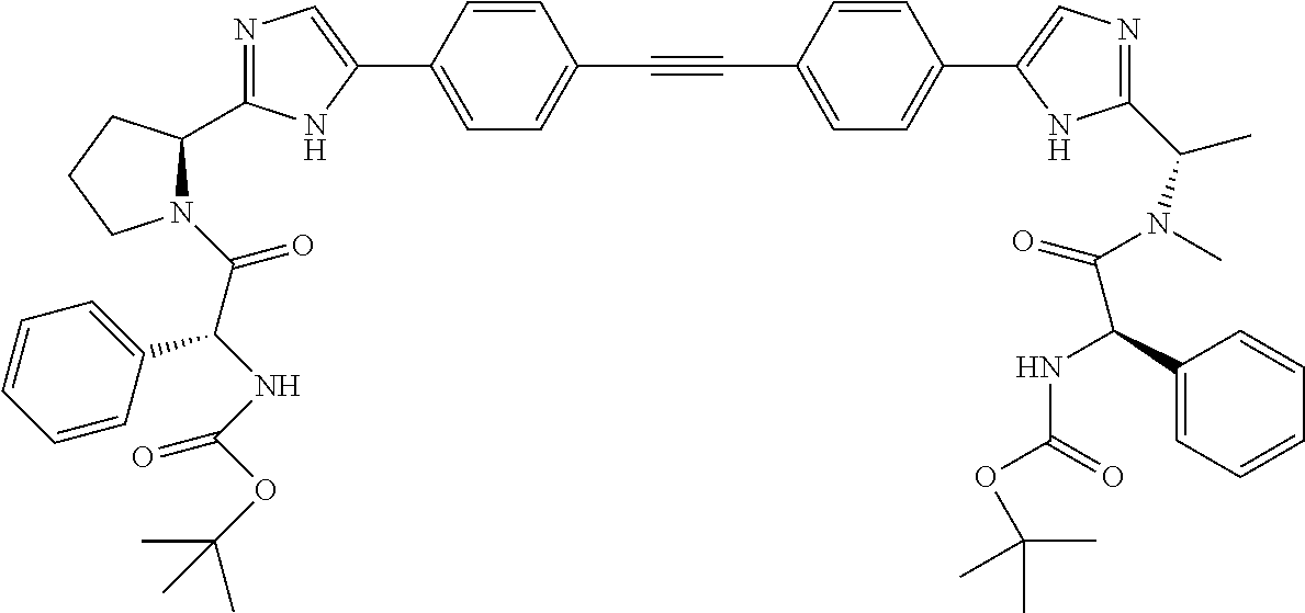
N1=C(C2N(C(C(NC(OC(C)(C)C)=O)C3=CC=CC=C3)=O)CCC2)NC(C2=CC=C(C#CC3=CC=C(C4=CN=C(C(C)N(C(=O)C(NC(=O)OC(C)(C)C)C5=CC=CC=C5)C)N4)C=C3)C=C2)=C1
